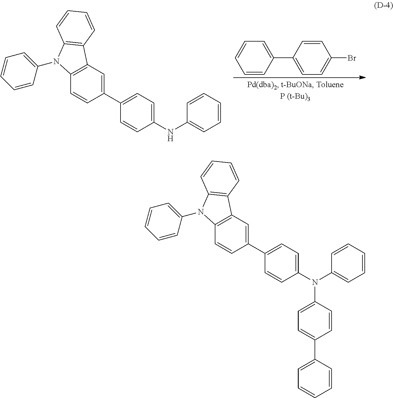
C1=CC(C2=CC=C(Br)C=C2)=CC=C1.C1(C2=CC=C(NC3=CC=CC=C3)C=C2)=CC2=C(C=C1)N(C1=CC=CC=C1)C1=C2C=CC=C1.C1(C2=CC=C(N(C3=CC=CC=C3)C3=CC=C(C4=CC=CC=C4)C=C3)C=C2)=CC2=C(C=C1)N(C1=CC=CC=C1)C1=C2C=CC=C1
